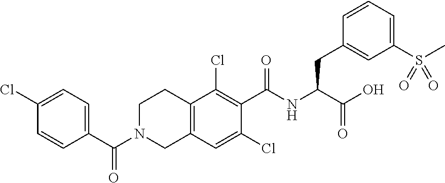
C1(Cl)=CC=C(C(N2CCC3=C(C2)C=C(Cl)C(C(NC(CC2=CC(S(C)(=O)=O)=CC=C2)C(O)=O)=O)=C3Cl)=O)C=C1
